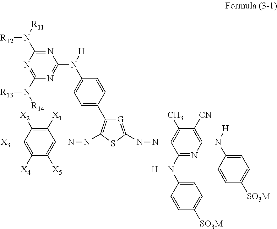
C1=C(C2=C(N=NC3=C([X5])C([X4])=C([X3])C([X2])=C3[X1])SC(N=NC3=C(C)C([CN])=C(N([H])C4=CC=C([SO3M])C=C4)N=C3N(C3=CC=C([SO3M])C=C3)[H])=[G]2)C=CC(N([H])C2=NC(N([R14])[R13])=NC(N([R11])[R12])=N2)=C1
